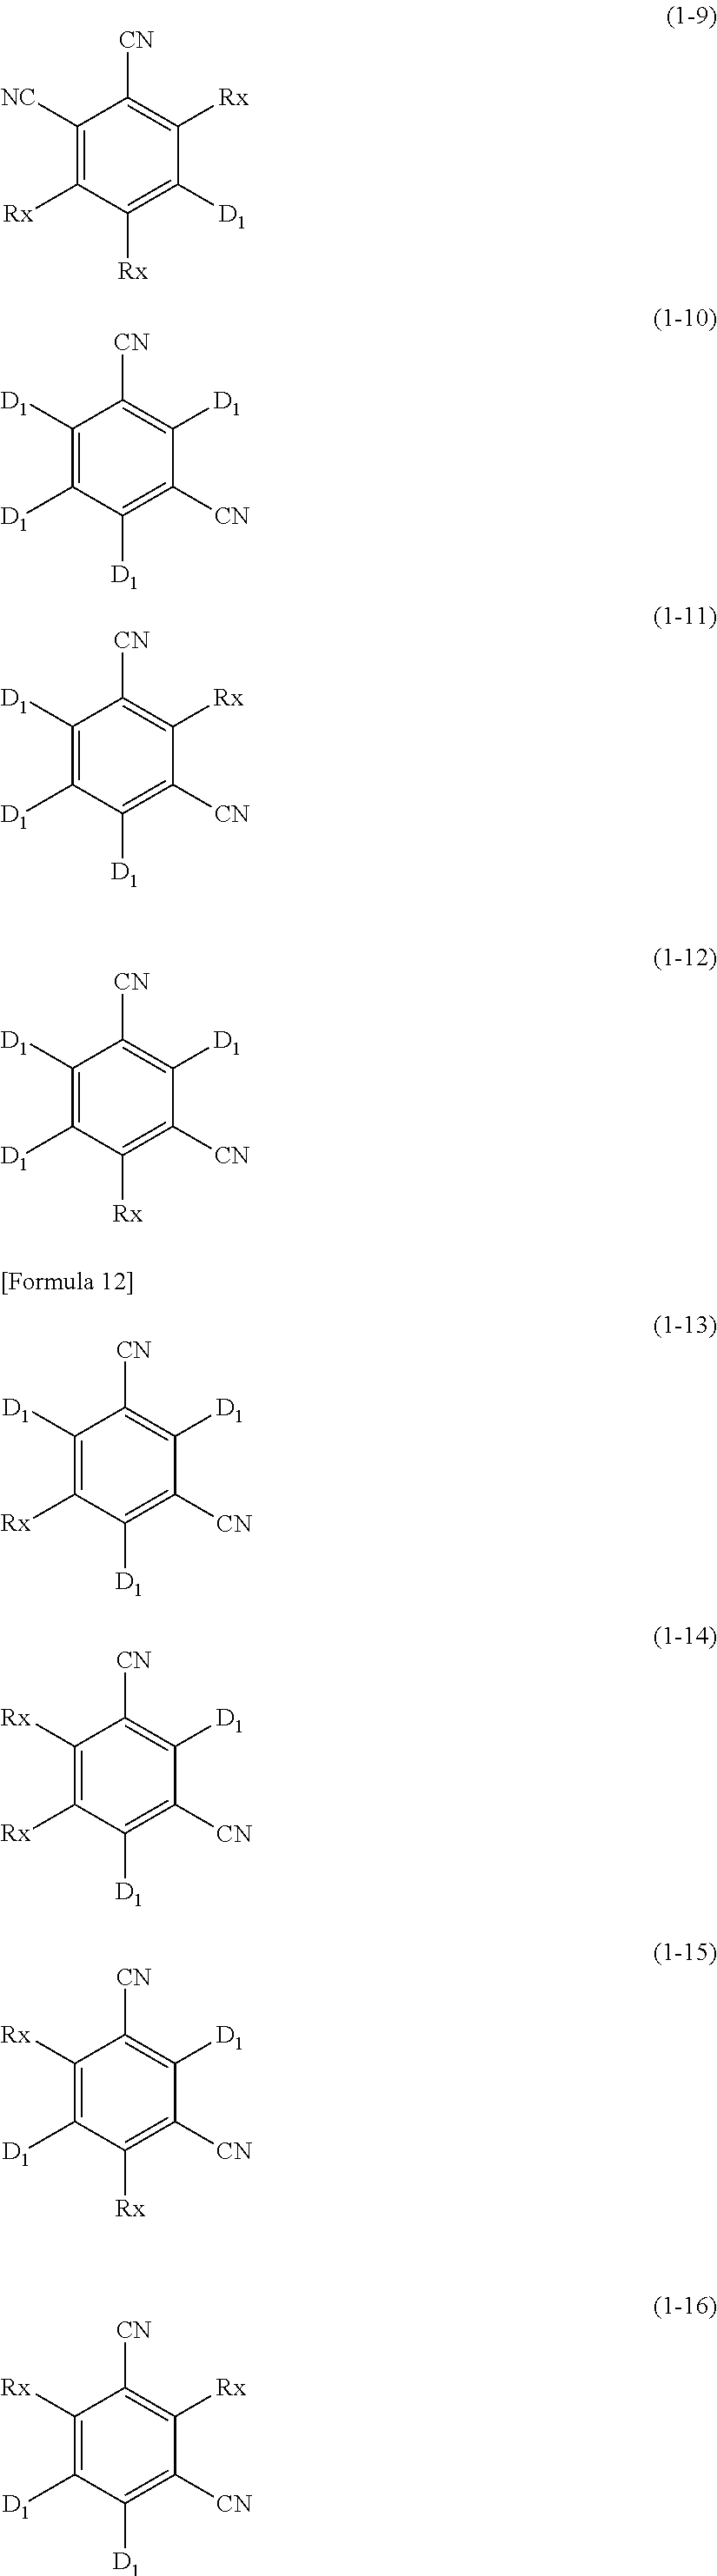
C1([NC])=C([Rx])C([Rx])=C([D1])C([Rx])=C1[CN].C1([D1])=C([D1])C([D1])=C([CN])C([D1])=C1[CN].C1([D1])=C([D1])C([Rx])=C([CN])C([D1])=C1[CN].C1([D1])=C([D1])C([D1])=C([CN])C([Rx])=C1[CN].C1([D1])=C([Rx])C([D1])=C([CN])C([D1])=C1[CN].C1([Rx])=C([Rx])C([D1])=C([CN])C([D1])=C1[CN].C1([Rx])=C([D1])C([Rx])=C([CN])C([D1])=C1[CN].C1([Rx])=C([D1])C([D1])=C([CN])C([Rx])=C1[CN]
